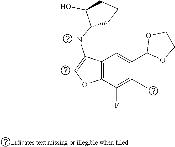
C12=C(C(F)=C(C)C(C3OCCO3)=C1)OC=C2NC1C(O)CCC1
